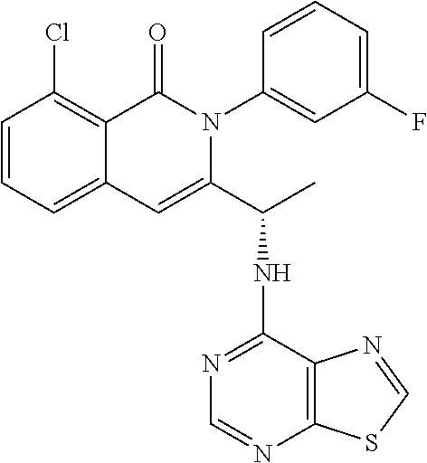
ClC1=C2C(=CC=C1)C=C(C(NC1=NC=NC3=C1N=CS3)C)N(C1=CC(F)=CC=C1)C2=O
